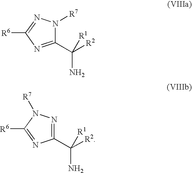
C1(C([R2])(N)[R1])=NC([R6])=NN1[R7].C1(C([R2])(N)[R1])=NN([R7])C([R6])=N1
